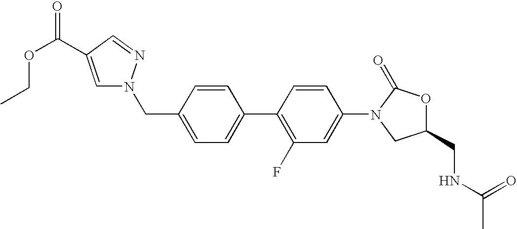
C1(CN2C=C(C(OCC)=O)C=N2)=CC=C(C2=C(F)C=C(N3CC(CNC(C)=O)OC3=O)C=C2)C=C1
